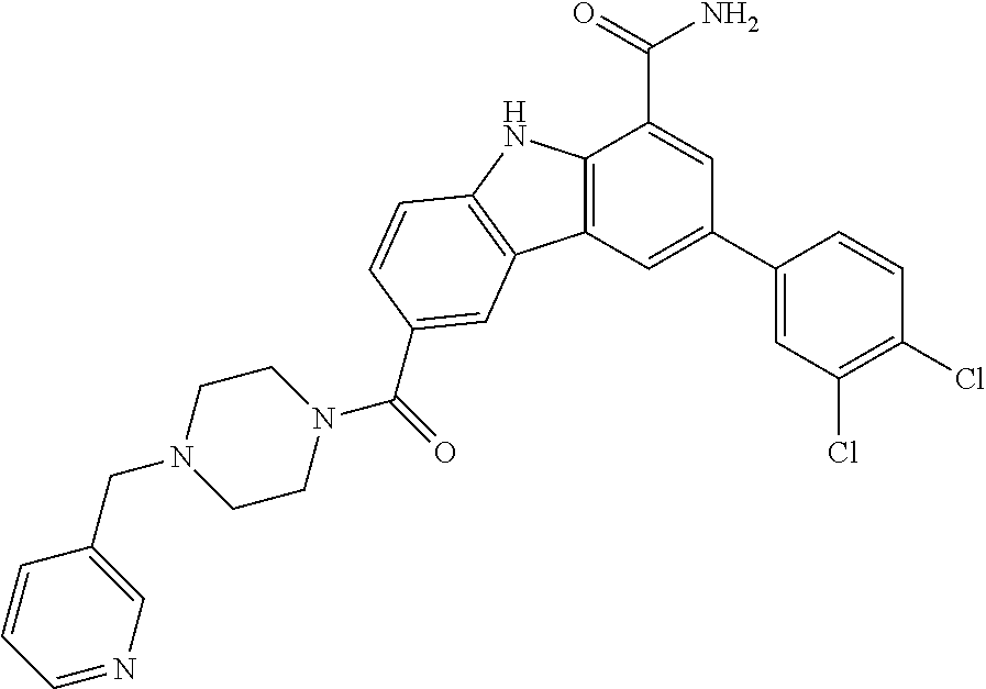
C12=C(C=C(C3=CC(Cl)=C(Cl)C=C3)C=C1C(=O)N)C1=C(N2)C=CC(C(N2CCN(CC3=CN=CC=C3)CC2)=O)=C1
